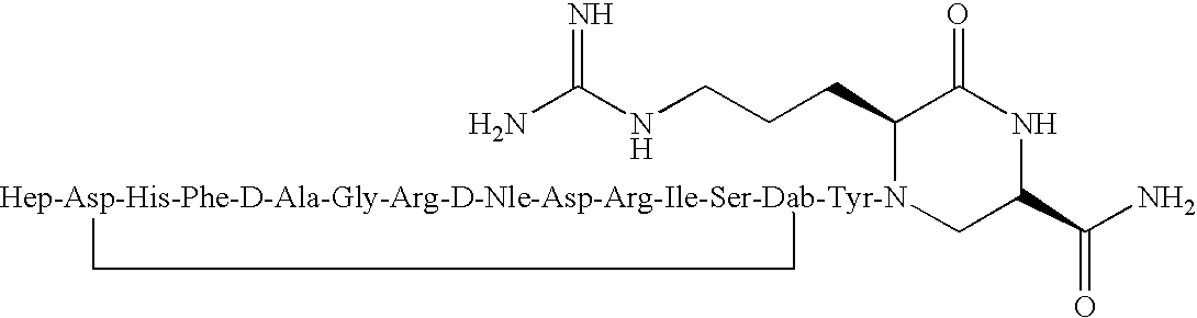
NC(NCCCC1[Hep-Asp-His-Phe-D-Ala-Gly-Arg-D-Nle-Asp-Arg-Ile-Ser-Dab-Tyr-N]2(CC(C(N)=O)NC1=O)CC2)=N
